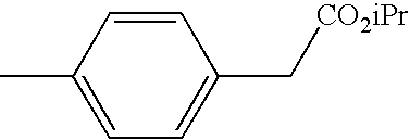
C1(C)=CC=C(C[CO2iPr])C=C1
